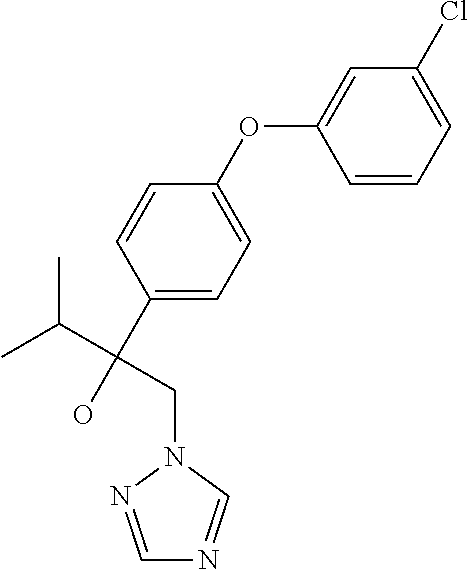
C1=NN(CC(C(C)C)(O)C2=CC=C(OC3=CC(Cl)=CC=C3)C=C2)C=N1
